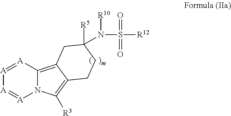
[A]1=[A]C2=C3C(=C([R3])N2[A]=[A]1)CCC([R5])(N([R10])S([R12])(=O)=O)C3
